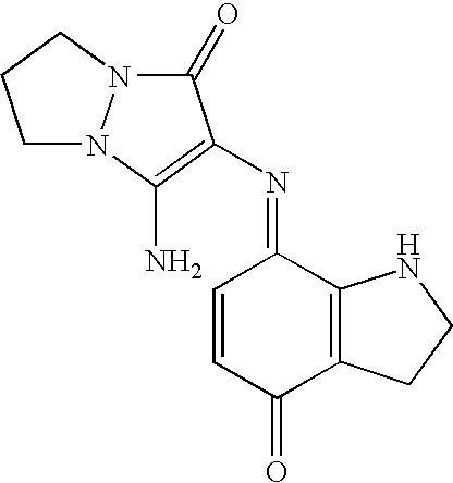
C1N2N(CC1)C(=O)C(N=C1C=CC(=O)C3=C1NCC3)=C2N
